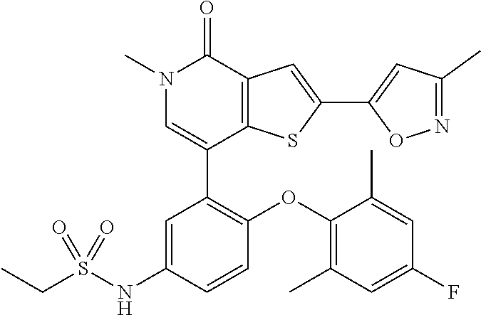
N1(C)C=C(C2=C(OC3=C(C)C=C(F)C=C3C)C=CC(NS(CC)(=O)=O)=C2)C2=C(C1=O)C=C(C1=CC(C)=NO1)S2
